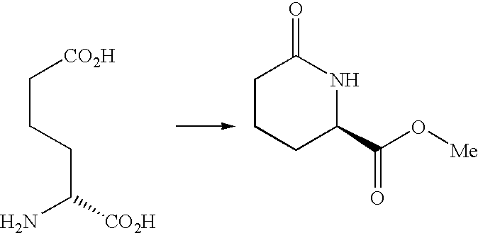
C1CCC(C(O[Me])=O)NC1=O.C(CCC([CO2H])N)[CO2H]
